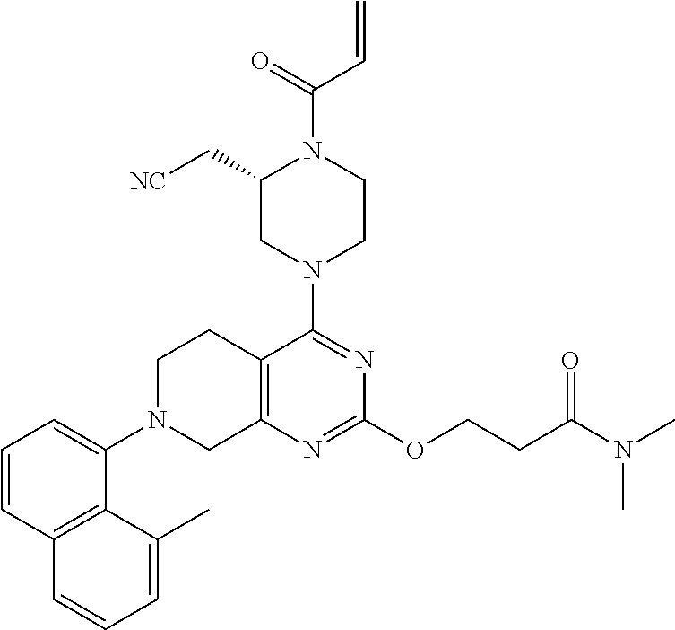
C12=C(N=C(OCCC(N(C)C)=O)N=C1N1CCN(C(=O)C=C)C(C[NC])C1)CN(C1=CC=CC3=C1C(C)=CC=C3)CC2
